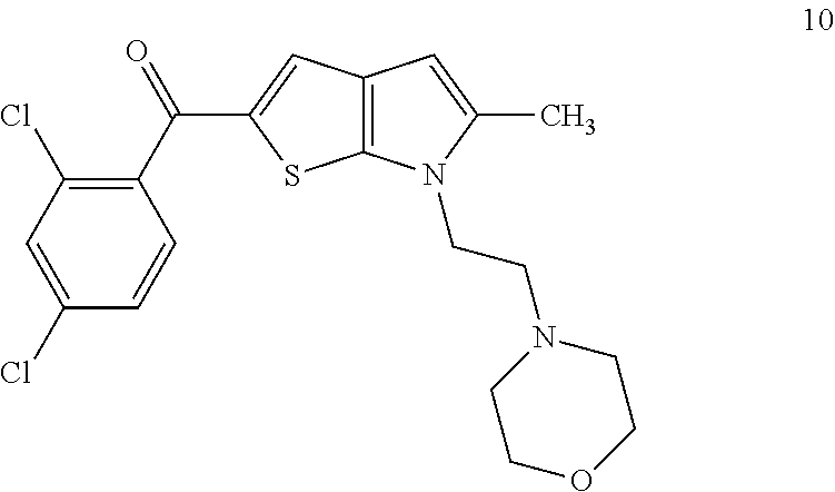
C12=C(N(CCN3CCOCC3)C(C)=C1)SC(C(C1=C(Cl)C=C(Cl)C=C1)=O)=C2
